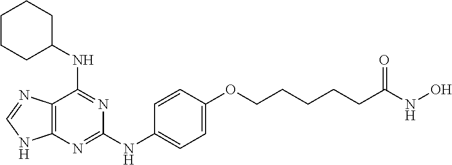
C12=C(N=C(NC3=CC=C(OCCCCCC(NO)=O)C=C3)N=C1NC1CCCCC1)NC=N2
